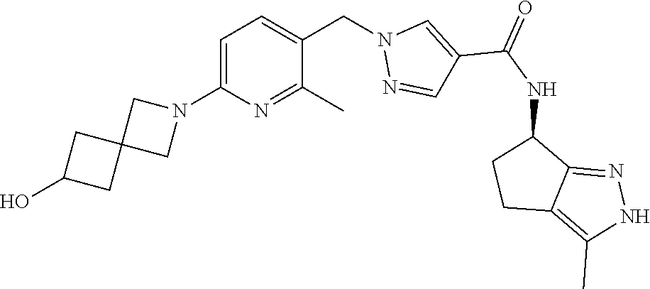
C1=C(N2CC3(C2)CC(O)C3)N=C(C)C(CN2N=CC(C(NC3CCC4=C(C)NN=C34)=O)=C2)=C1
